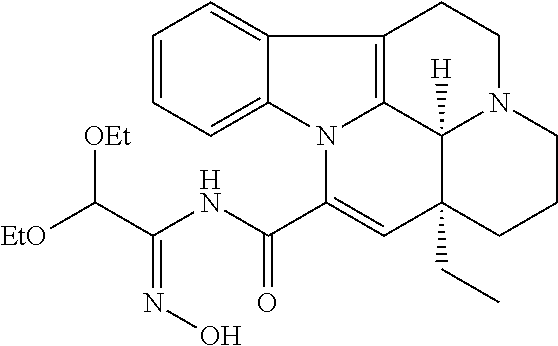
C1=CC=C2C(=C1)C1=C3N2C(C(NC(C([EtO])[OEt])=NO)=O)=CC2(CC)C3([H])N(CC1)CCC2
